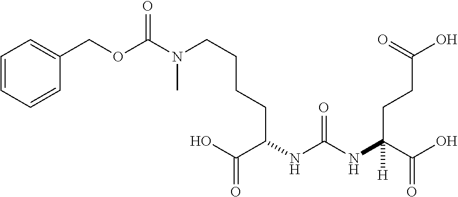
C1(COC(N(CCCCC(NC(NC(C(O)=O)(CCC(O)=O)[H])=O)C(O)=O)C)=O)=CC=CC=C1
